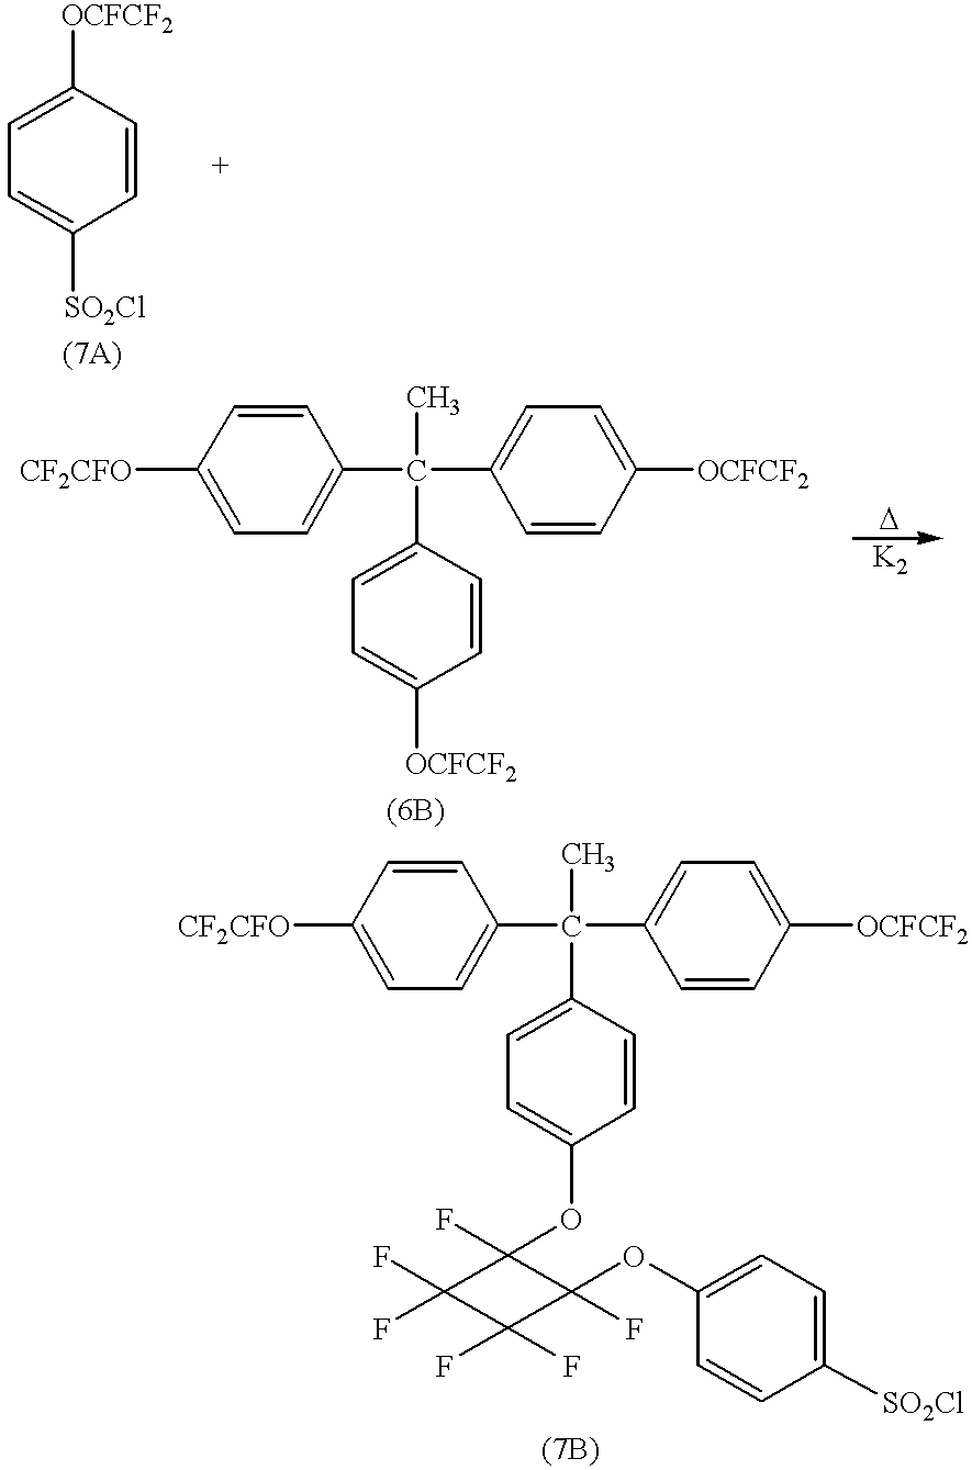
C1=C([SO2Cl])C=CC([OCFCF2])=C1.[CF2CFO]C1=CC=C(C(C2=CC=C([OCFCF2])C=C2)(C)C2=CC=C([OCFCF2])C=C2)C=C1.[CF2CFO]C1=CC=C(C(C2=CC=C([OCFCF2])C=C2)(C)C2=CC=C(OC3(F)C(F)(F)C(F)(F)C3(OC3=CC=C([SO2Cl])C=C3)F)C=C2)C=C1
